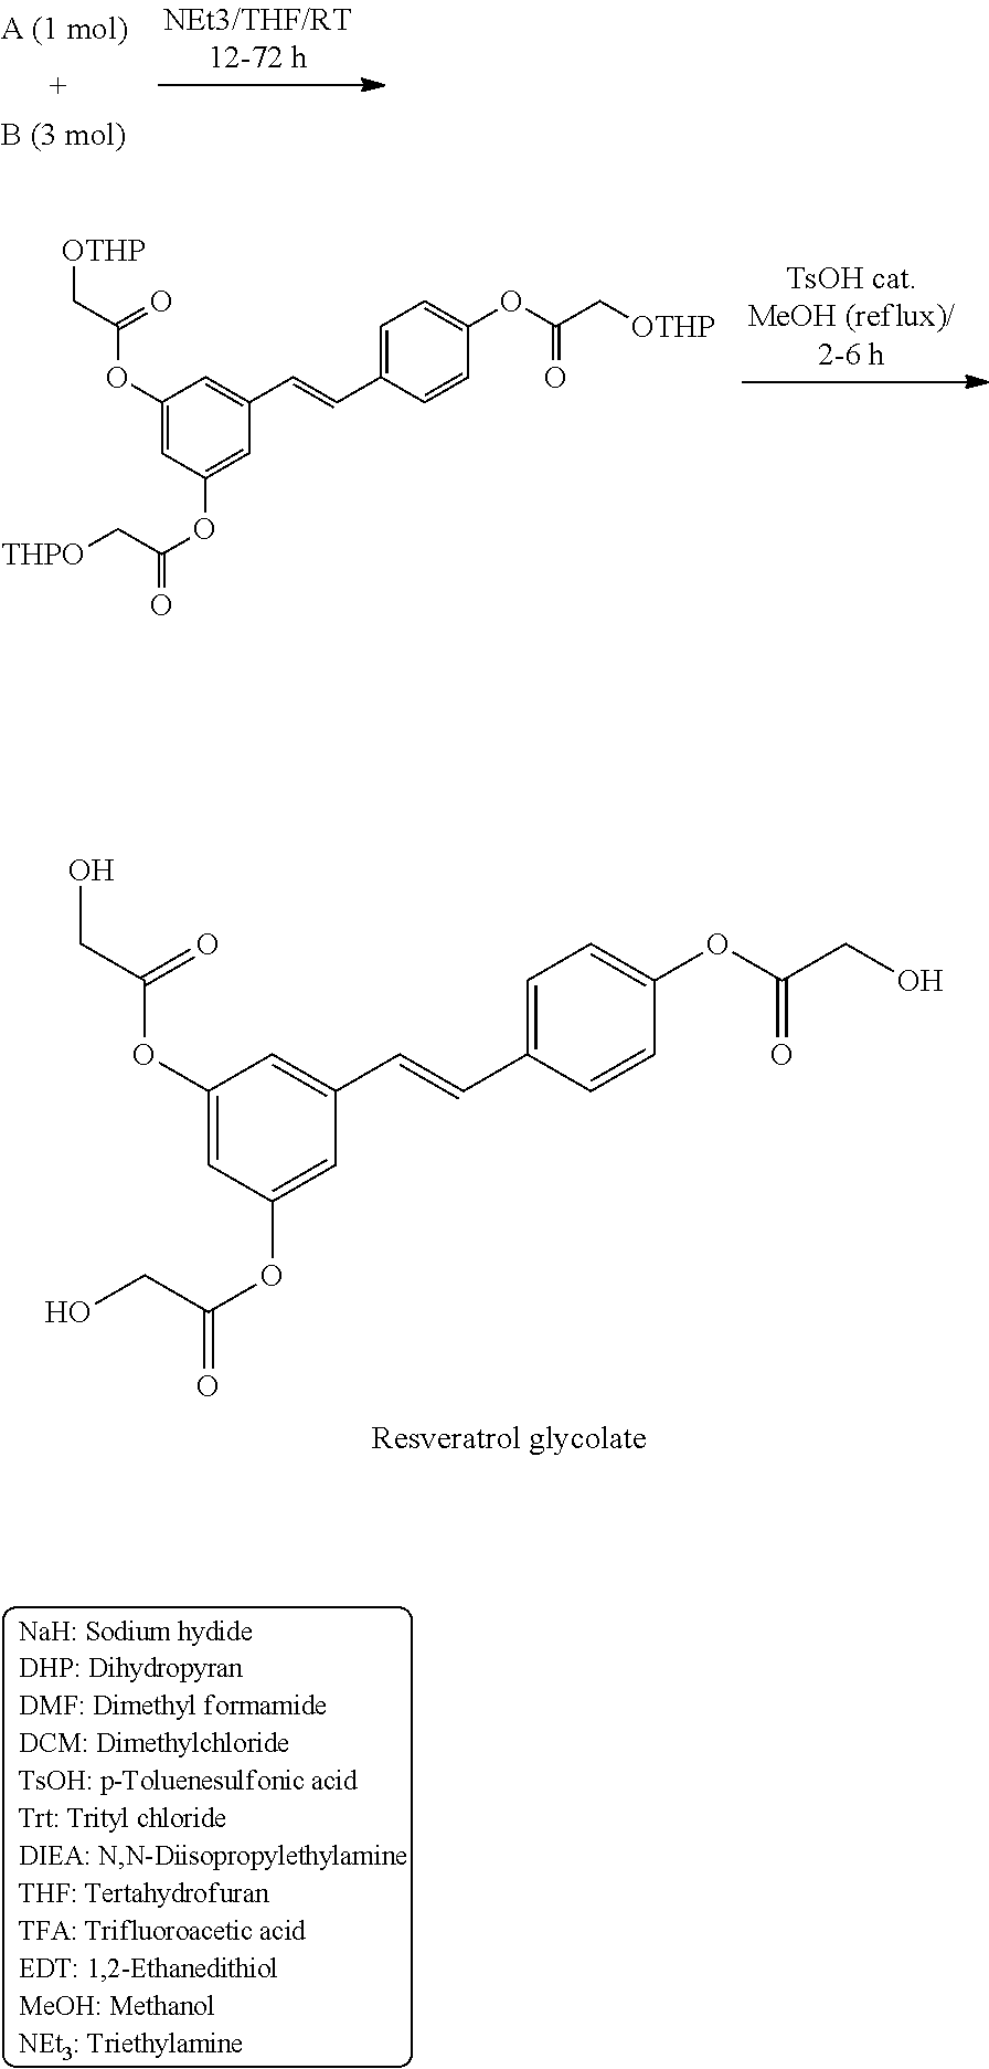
C1(OC(C[OTHP])=O)=CC(OC(=O)C[THPO])=CC(C=CC2=CC=C(OC(C[OTHP])=O)C=C2)=C1.C1(OC(CO)=O)=CC(OC(=O)CO)=CC(C=CC2=CC=C(OC(CO)=O)C=C2)=C1
